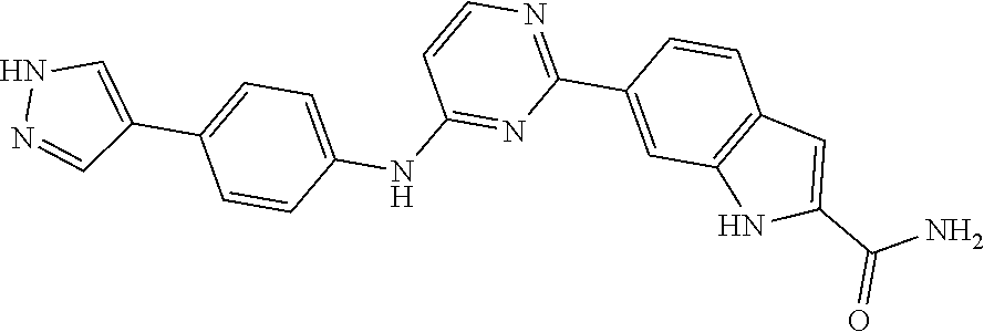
C1=CC(NC2=NC(C3=CC4=C(C=C3)C=C(C(N)=O)N4)=NC=C2)=CC=C1C1=CNN=C1
